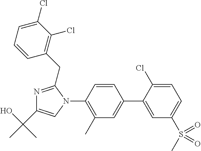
C1(N2C=C(C(O)(C)C)N=C2CC2=C(Cl)C(Cl)=CC=C2)=C(C)C=C(C2=CC(S(C)(=O)=O)=CC=C2Cl)C=C1
